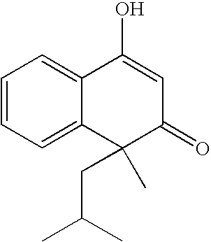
C1=CC=C2C(=C1)C(O)=CC(=O)C2(C)CC(C)C
